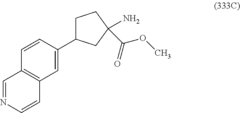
N1=CC2=C(C=C1)C=C(C1CCC(C(OC)=O)(N)C1)C=C2
